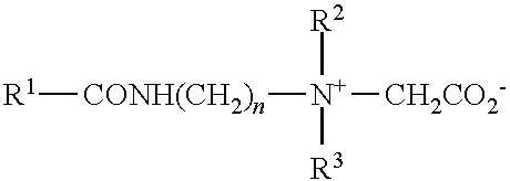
[R1][CONH(CH2)n][N+]([CH2CO2-])([R2])[R3]
